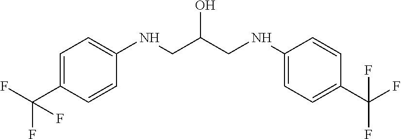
C(C(CNC1=CC=C(C(F)(F)F)C=C1)O)NC1=CC=C(C(F)(F)F)C=C1
